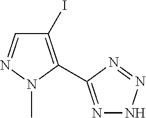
C1(I)=C(C2=NNN=N2)N(C)N=C1
